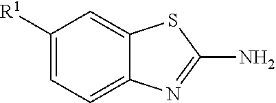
C1([R1])=CC=C2C(=C1)SC(N)=N2
